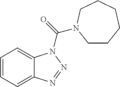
C1=CC=C2C(=C1)N(C(=O)N1CCCCCC1)N=N2
